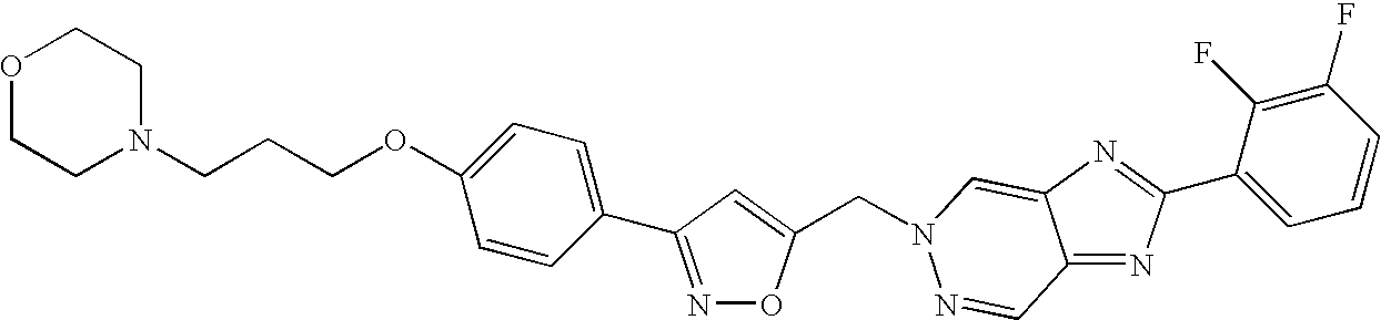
N1=C(C2=CC=C(OCCCN3CCOCC3)C=C2)C=C(CN2C=C3C(=NC(C4=CC=CC(F)=C4F)=N3)C=N2)O1
